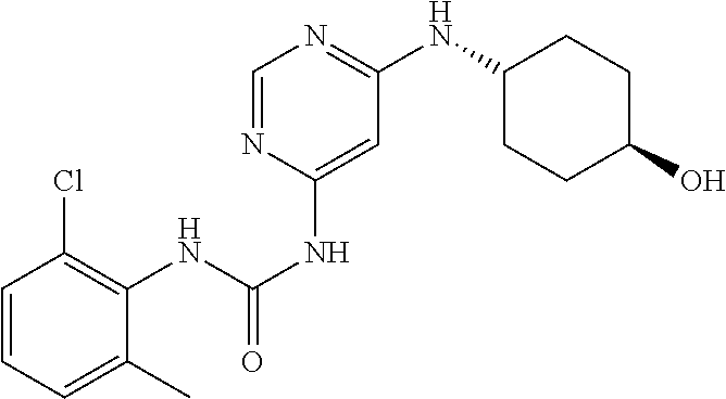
C1=CC=C(C)C(NC(NC2=CC(NC3CCC(O)CC3)=NC=N2)=O)=C1Cl
